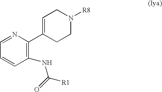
C1=C(C2=C(NC(=O)[R1])C=CC=N2)CCN([R8])C1
